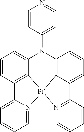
C1=CC2=C3C(=C1)N(C1=CC=NC=C1)C1=C4C(=CC=C1)C1=N(C=CC=C1)[Pt]34N1=CC=CC=C21
